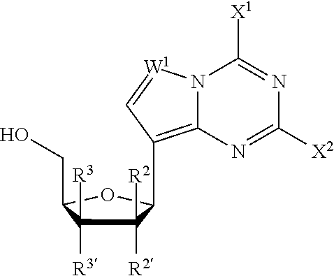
C1([R2])([R2])C([R3])([R3])C(CO)OC1C1=C2N(C([X1])=NC([X2])=N2)[W1]=C1
